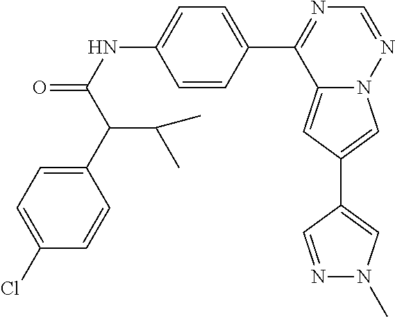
C12=CC(C3=CN(C)N=C3)=CN1N=CN=C2C1=CC=C(NC(=O)C(C2=CC=C(Cl)C=C2)C(C)C)C=C1
